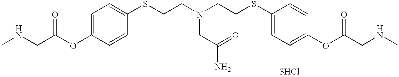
CNCC(OC1=CC=C(SCCN(CCSC2=CC=C(OC(CNC)=O)C=C2)CC(N)=O)C=C1)=O.[3HCl]
